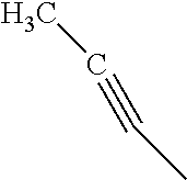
C(C)#CC
